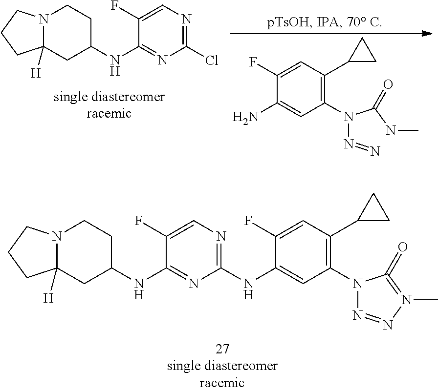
N12CCC(NC3=NC(Cl)=NC=C3F)CC1([H])CCC2.NC1=CC(N(N=N)C(NC)=O)=C(C2CC2)C=C1F.N12CCC(NC3=NC(NC4=CC(N5N=NN(C)=C5=O)=C(C5CC5)C=C4F)=NC=C3F)CC1([H])CCC2
